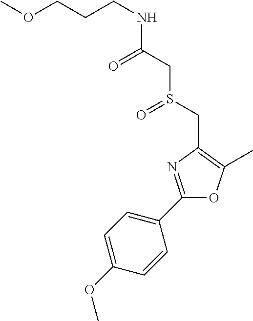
C(NC(CS(CC1=C(C)OC(C2=CC=C(OC)C=C2)=N1)=O)=O)CCOC
